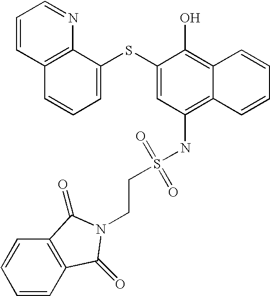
C1=CC2=C(N=C1)C(SC1=CC(NS(CCN3C(=O)C4=C(C=CC=C4)C3=O)(=O)=O)=C3C(=C1O)C=CC=C3)=CC=C2
